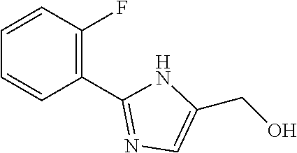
C1(C2=NC=C(CO)N2)=C(F)C=CC=C1
